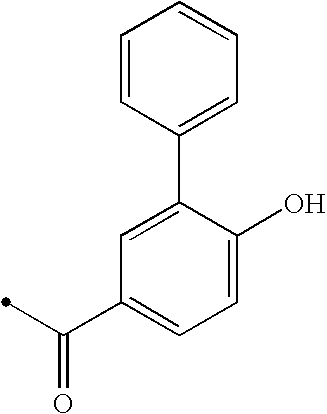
C1=CC(C2=CC(C(=O)C)=CC=C2O)=CC=C1
